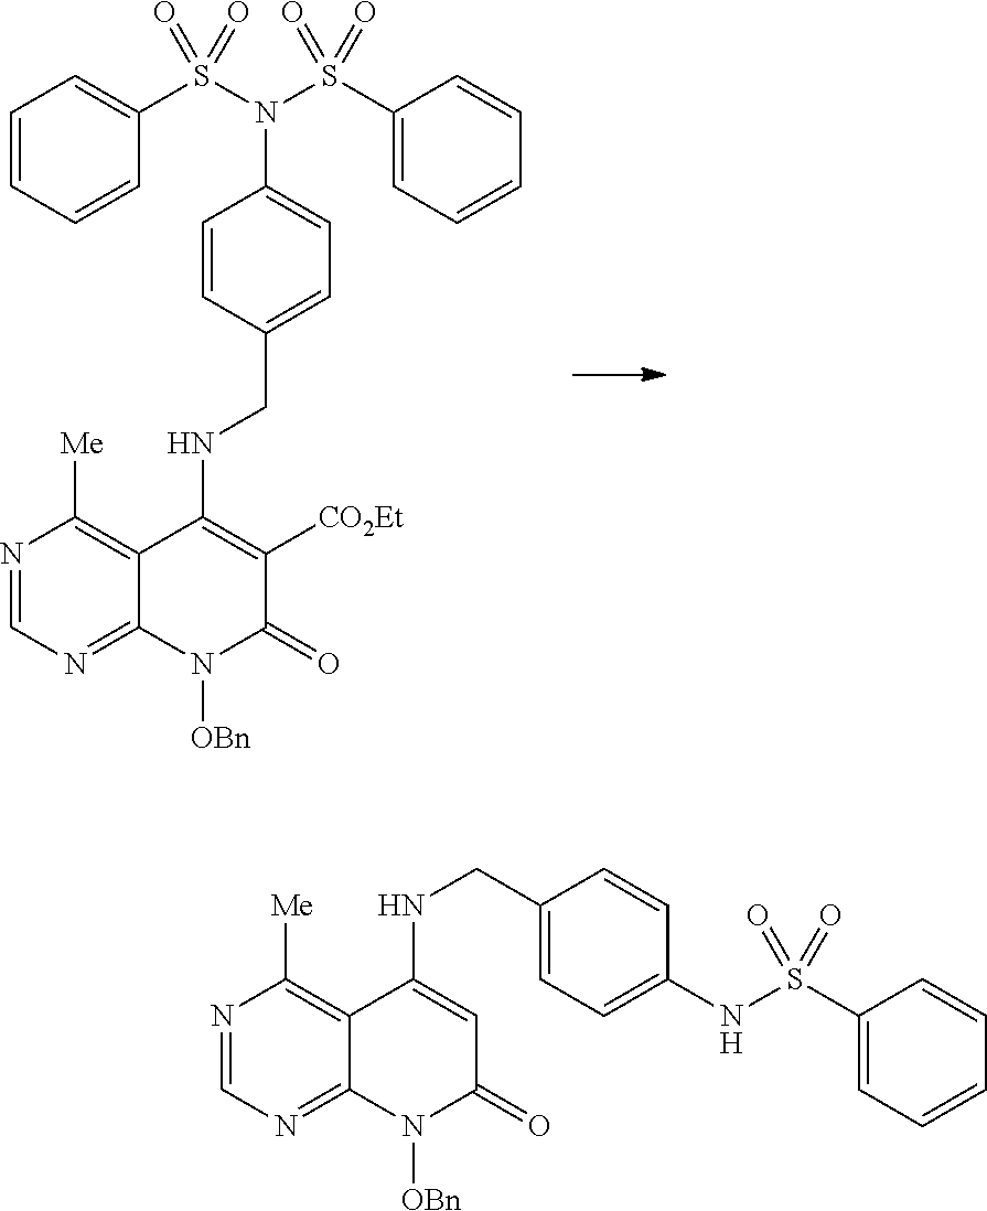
N1=CN=C2C(=C1[Me])C(NCC1=CC=C(N(S(C3=CC=CC=C3)(=O)=O)S(C3=CC=CC=C3)(=O)=O)C=C1)=C([CO2Et])C(=O)N2[OBn].N1=CN=C2C(=C1[Me])C(NCC1=CC=C(NS(C3=CC=CC=C3)(=O)=O)C=C1)=CC(=O)N2[OBn]
